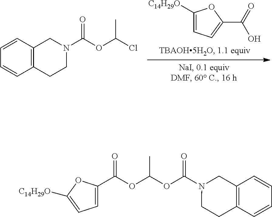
C1([C14H29O])=CC=C(C(=O)O)O1.C12=C(C=CC=C1)CN(C(OC(C)Cl)=O)CC2.O(C(OC(N1CCC2=C(C1)C=CC=C2)=O)C)C(C1=CC=C([C14H29O])O1)=O
